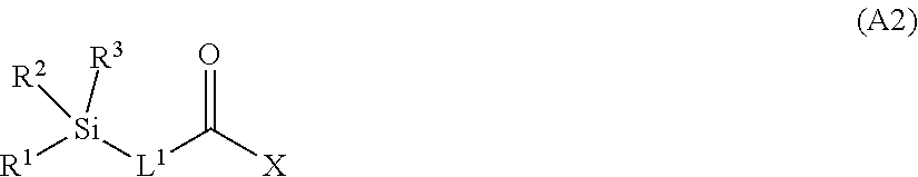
[R1][Si]([L1]C([X])=O)([R2])[R3]
